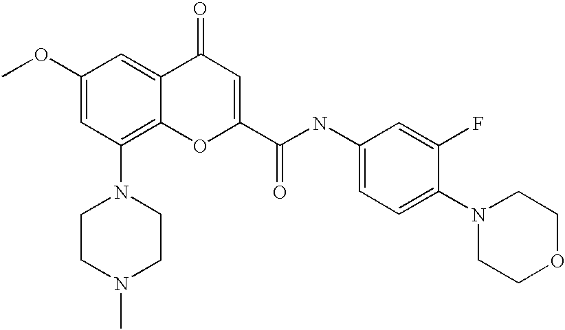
C1(OC)=CC(N2CCN(C)CC2)=C2C(=C1)C(=O)C=C(C(NC1=CC=C(N3CCOCC3)C(F)=C1)=O)O2
